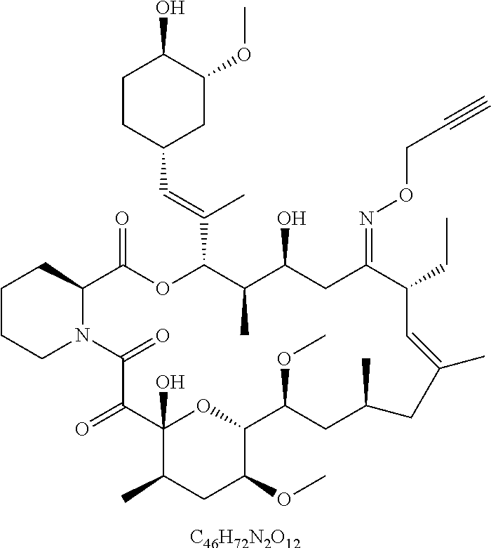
C1CCN2C(C1)C(=O)OC(C(=CC1CC(OC)C(O)CC1)C)C(C)C(O)CC(=NOCC#C)C(CC)C=C(C)CC(C)CC(OC)C1OC(O)(C(=O)C2=O)C(C)CC1OC.[C46H72N2O12]
